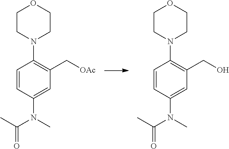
C1=CC(N(C(=O)C)C)=CC(C[OAc])=C1N1CCOCC1.C1=CC(N(C(C)=O)C)=CC(CO)=C1N1CCOCC1
